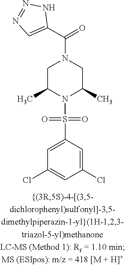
C1C(C)N(S(=O)(=O)C2=CC(Cl)=CC(Cl)=C2)C(C)CN1C(C1=CN=NN1)=O
